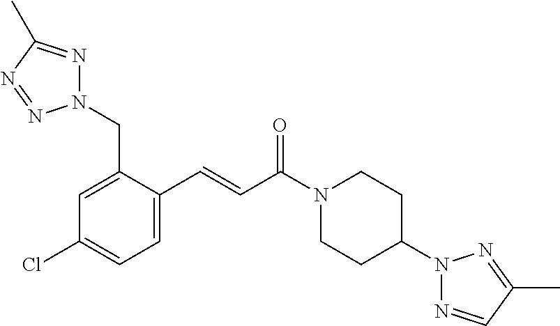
N1(CC2=CC(Cl)=CC=C2C=CC(N2CCC(N3N=CC(C)=N3)CC2)=O)N=C(C)N=N1
